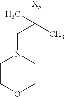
N1(CC([X5])(C)C)CCOCC1
